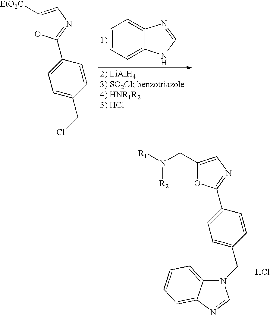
C1(CN([R1])[R2])=CN=C(C2=CC=C(CN3C4=CC=CC=C4N=C3)C=C2)O1.Cl.C1=CC=C2C(=C1)N=CN2.C1([EtO2C])=CN=C(C2=CC=C(CCl)C=C2)O1
